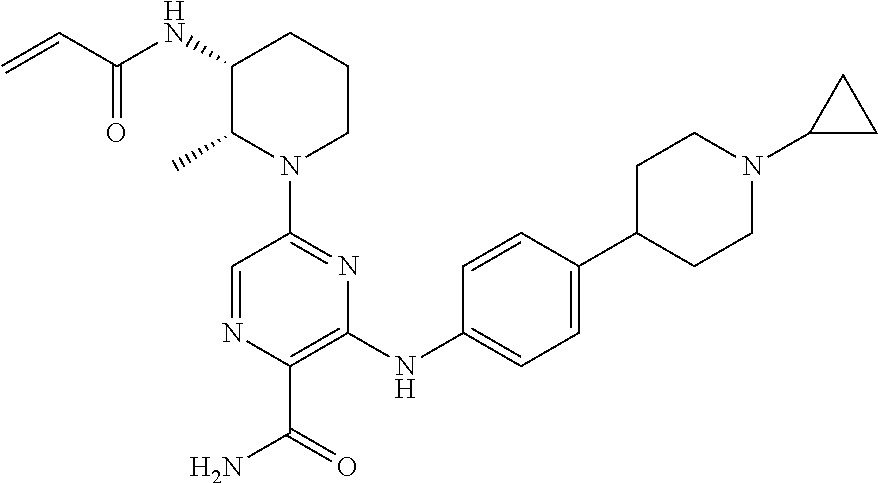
C(C(=O)NC1C(C)N(C2=NC(NC3=CC=C(C4CCN(C5CC5)CC4)C=C3)=C(C(N)=O)N=C2)CCC1)=C
